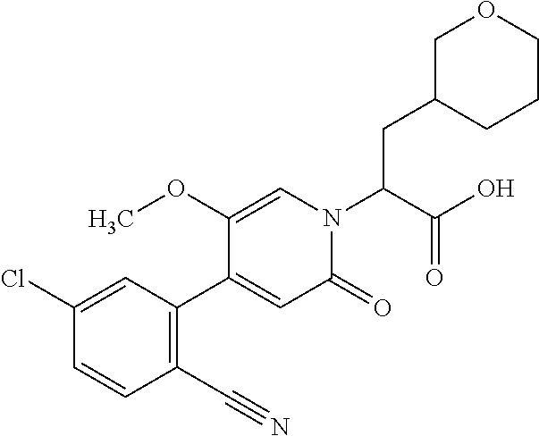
C1(CC(N2C=C(OC)C(C3=C(C#N)C=CC(Cl)=C3)=CC2=O)C(O)=O)CCCOC1
